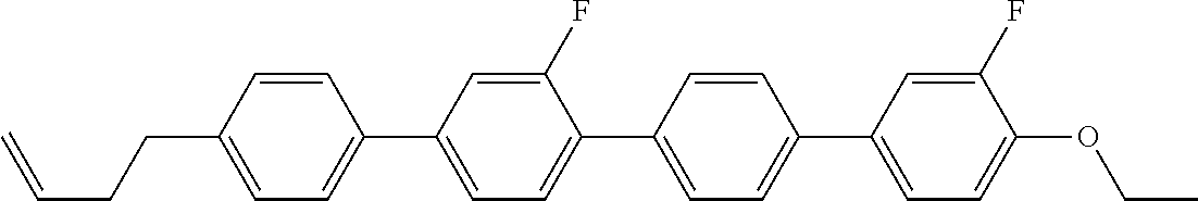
C1=CC(CCC=C)=CC=C1C1=CC=C(C2=CC=C(C3=CC=C(OCC)C(F)=C3)C=C2)C(F)=C1
